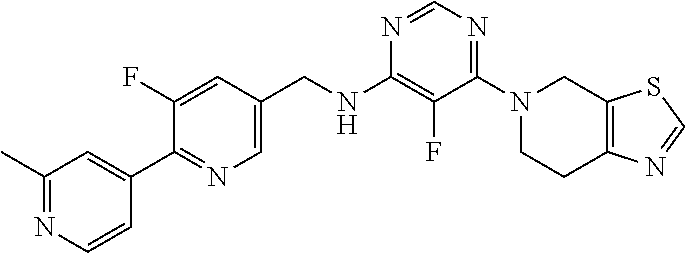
N1=CN=C(N2CCC3=C(C2)SC=N3)C(F)=C1NCC1=CN=C(C2=CC(C)=NC=C2)C(F)=C1
